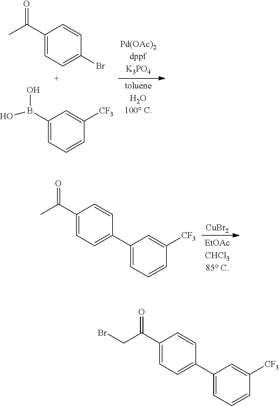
C1(C(C)=O)=CC=C(Br)C=C1.C1(B(O)O)=CC=CC([CF3])=C1.C1(C(C)=O)=CC=C(C2=CC=CC([CF3])=C2)C=C1.[CuBr2].C1(C(CBr)=O)=CC=C(C2=CC=CC([CF3])=C2)C=C1
